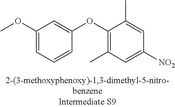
C1(OC)=CC=CC(OC2=C(C)C=C([NO2])C=C2C)=C1
